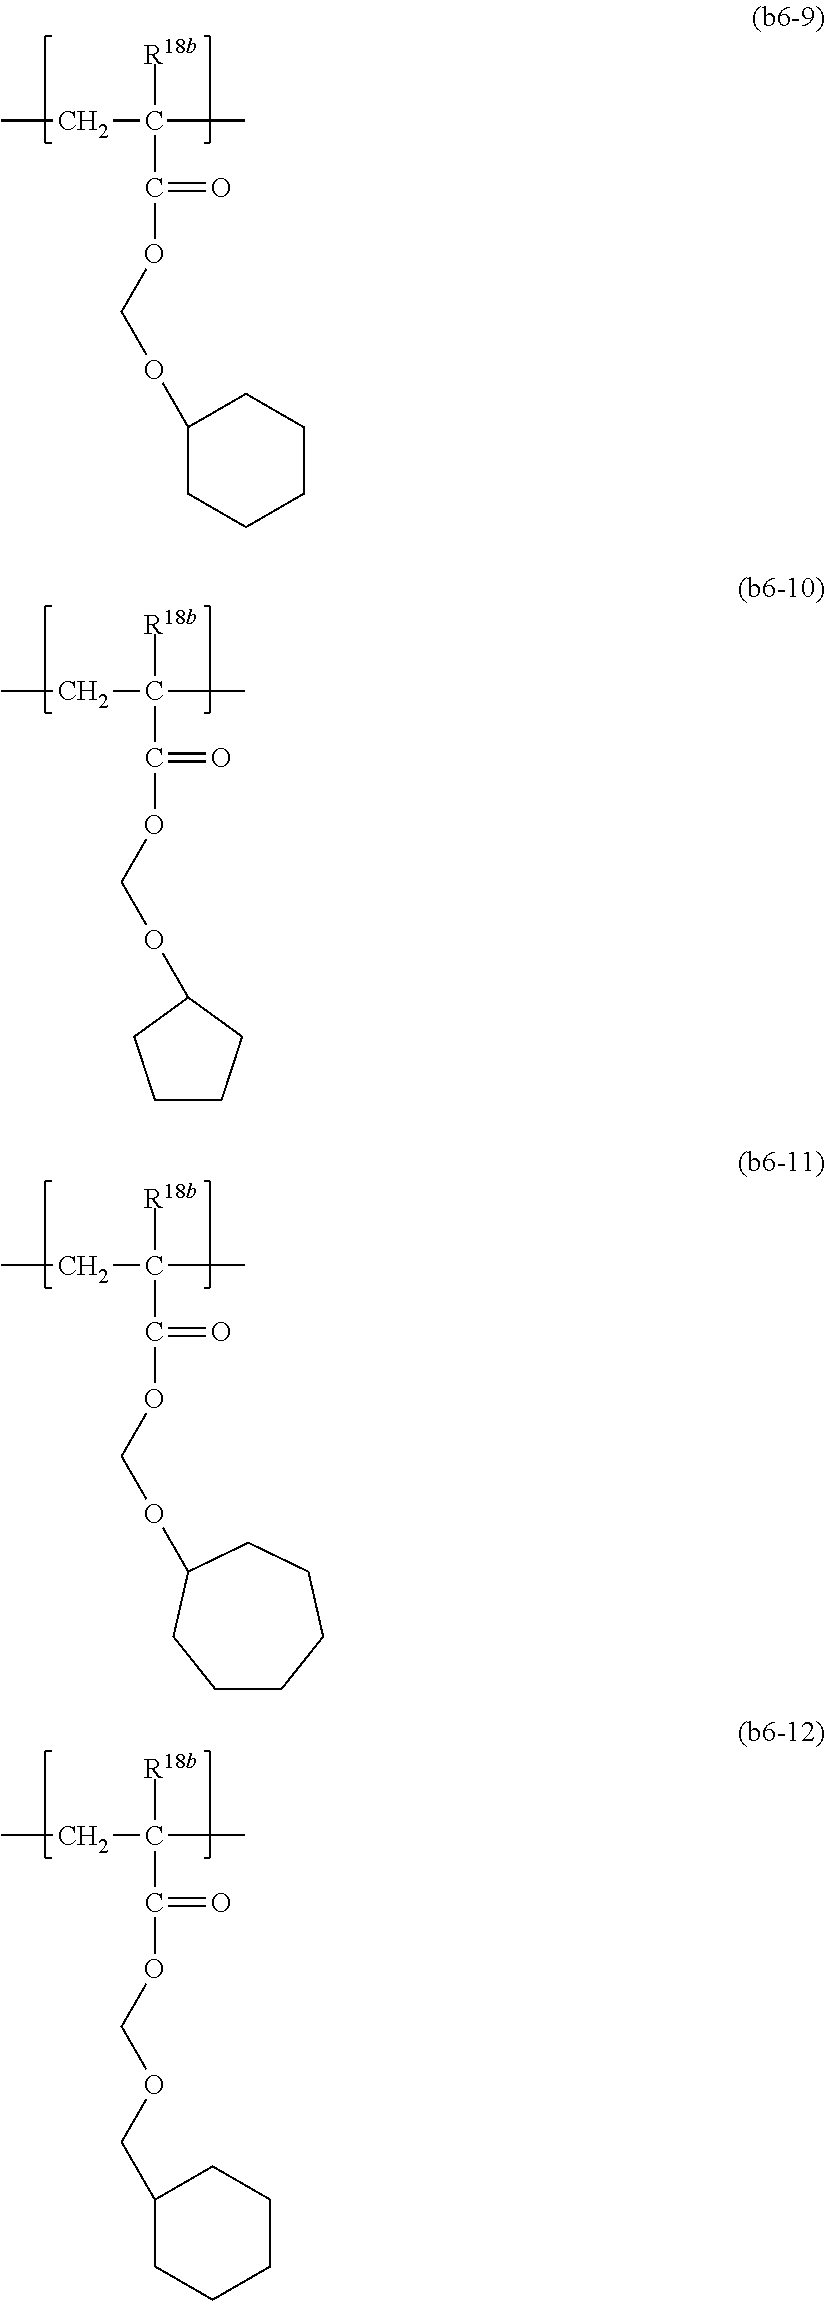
CCC(C)([R18b])C(=O)OCOC1CCCCC1.CCC(C)([R18b])C(=O)OCOC1CCCC1.CCC(C)([R18b])C(=O)OCOC1CCCCCC1.CCC(C)([R18b])C(=O)OCOCC1CCCCC1
